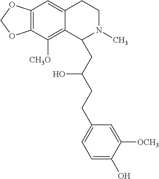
C12=C(C([CH3O])=C3C(=C1)CCN(C)C3CC(CCC1=CC=C(O)C([OCH3])=C1)O)OCO2
